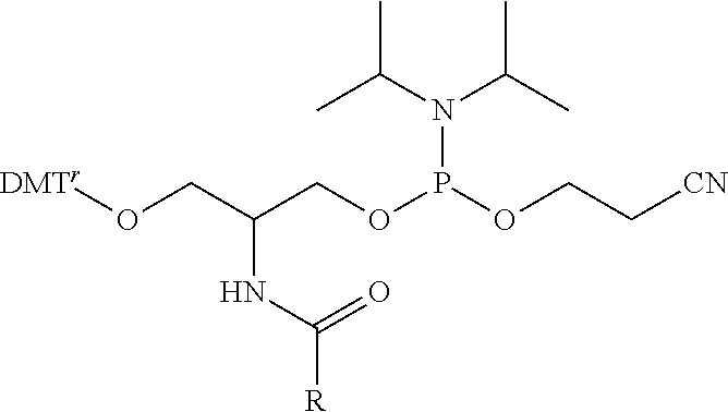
[DMTr]OCC(COP(OCC[CN])N(C(C)C)C(C)C)NC(=O)[R]
